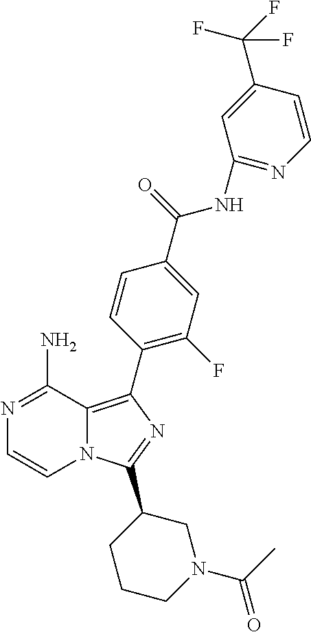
N12C(=C(C3=C(F)C=C(C(=O)NC4=NC=CC(C(F)(F)F)=C4)C=C3)N=C1C1CCCN(C(C)=O)C1)C(N)=NC=C2
